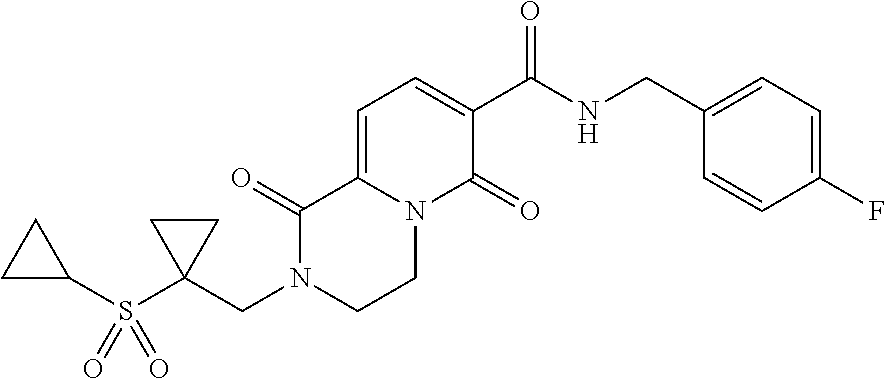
C1(C(NCC2=CC=C(F)C=C2)=O)=CC=C2N(C1=O)CCN(CC1(S(C3CC3)(=O)=O)CC1)C2=O
